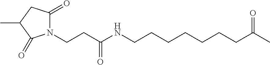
N1(CCC(NCCCCCCCC(C)=O)=O)C(=O)CC(C)C1=O
